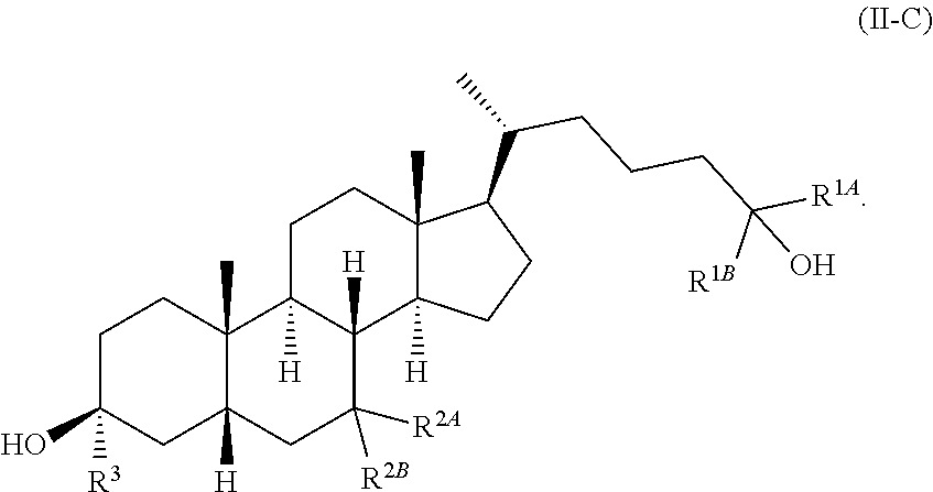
C1C(O)([R3])CC2([H])C(C)(C1)C1([H])C([H])(C([R2A])([R2B])C2)C2([H])C(C)(CC1)C(C(C)CCCC([R1A])([R1B])O)CC2
